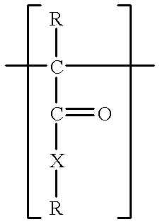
CC(C)([R])C([X][R])=O
